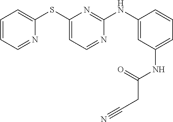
C1=CC=NC(SC2=CC=NC(NC3=CC(NC(=O)CC#N)=CC=C3)=N2)=C1
